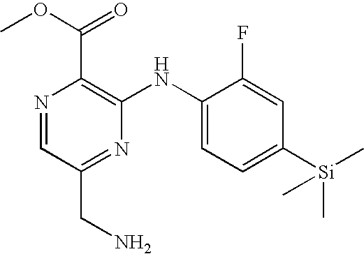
N1=CC(CN)=NC(NC2=CC=C([Si](C)(C)C)C=C2F)=C1C(OC)=O
